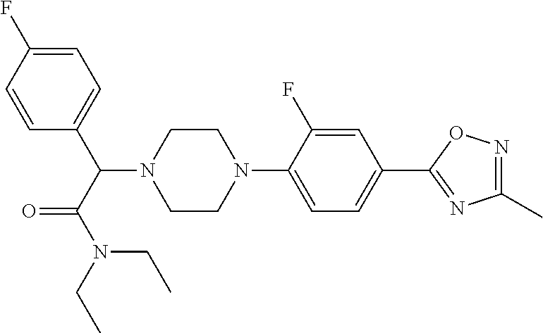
N1(C(C2=CC=C(F)C=C2)C(N(CC)CC)=O)CCN(C2=CC=C(C3=NC(C)=NO3)C=C2F)CC1
